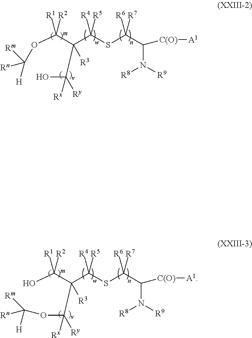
O(C(C([R3])(C(O)([Ry])[Rx])C([R4])([R5])SC(C(N([R9])[R8])[C(O)][A1])([R6])[R7])([R1])[R2])C([H])([Rn])[Rm].OC(C([R3])(C(OC([H])([Rn])[Rm])([Ry])[Rx])C([R4])([R5])SC(C(N([R9])[R8])[C(O)][A1])([R6])[R7])([R1])[R2]
